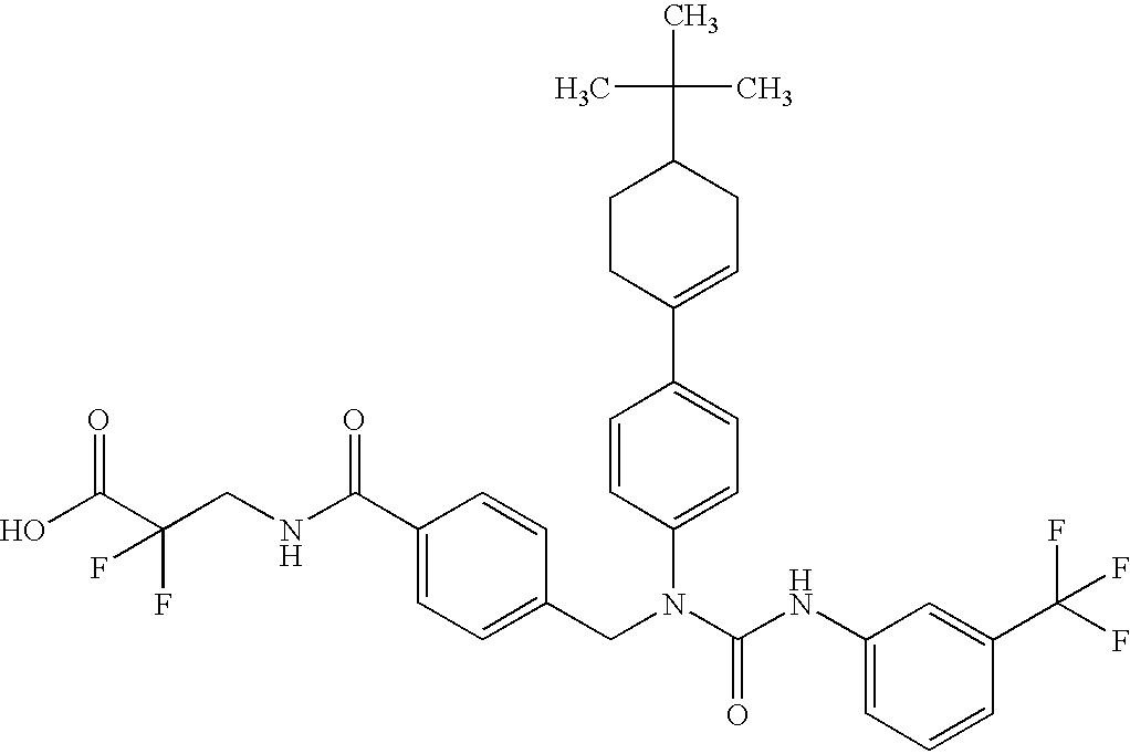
OC(C(CNC(C1=CC=C(CN(C(NC2=CC=CC(C(F)(F)F)=C2)=O)C2=CC=C(C3=CCC(C(C)(C)C)CC3)C=C2)C=C1)=O)(F)F)=O
